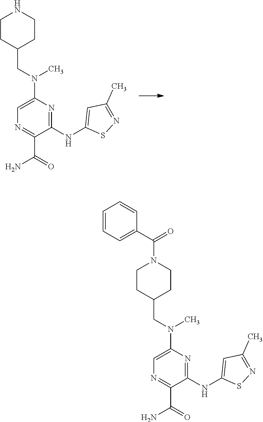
C1=C(N(CC2CCNCC2)C)N=C(NC2=CC(C)=NS2)C(C(=O)N)=N1.C1=C(N(CC2CCN(C(C3=CC=CC=C3)=O)CC2)C)N=C(NC2=CC(C)=NS2)C(C(=O)N)=N1
